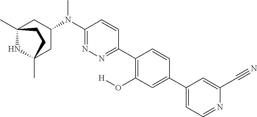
C12(C)NC(C)(CC(N(C3=NN=C(C4=C(O[H])C=C(C5=CC=NC(C#N)=C5)C=C4)C=C3)C)C1)CC2
